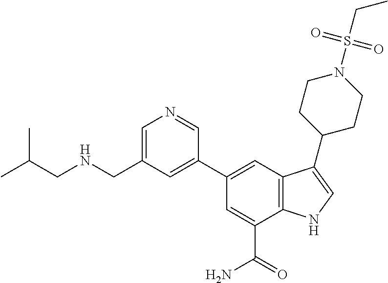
C1(C2=CC(CNCC(C)C)=CN=C2)=CC2=C(C(C(=O)N)=C1)NC=C2C1CCN(S(CC)(=O)=O)CC1
